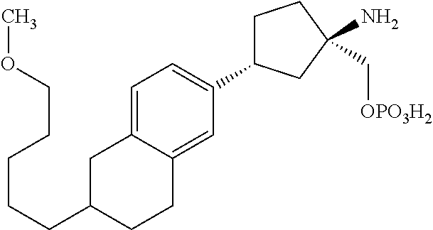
C(CCC1CC2=CC=C(C3CCC(C[OPO3H2])(N)C3)C=C2CC1)CCOC
